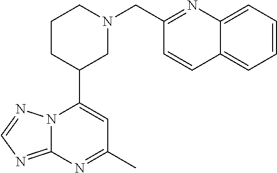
N12C(=NC=N1)N=C(C)C=C2C1CN(CC2=NC3=CC=CC=C3C=C2)CCC1
